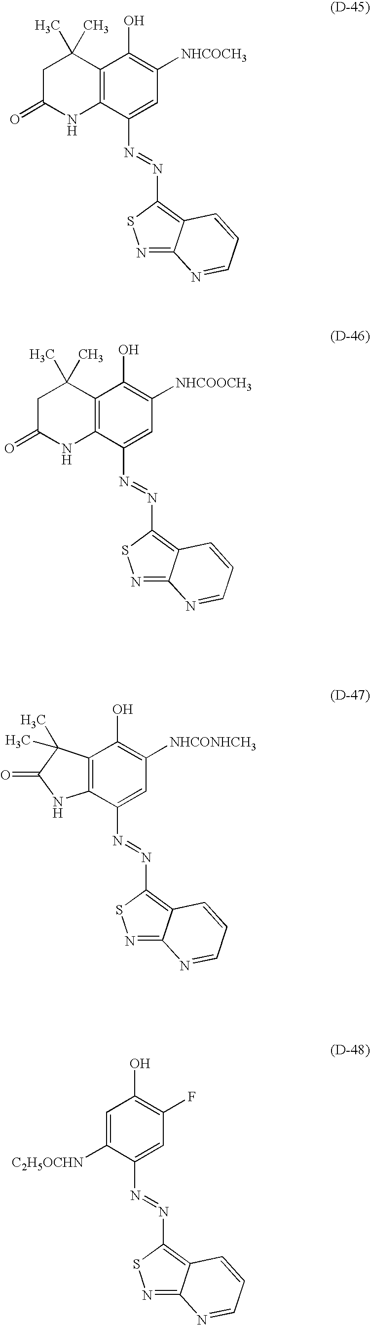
C12=C(C(O)=C([NHCOCH3])C=C1N=NC1=C3C(=NS1)N=CC=C3)C(C)(C)CC(=O)N2.C1C(=O)NC2=C(C1(C)C)C(O)=C([NHCOOCH3])C=C2N=NC1=C2C(=NS1)N=CC=C2.C12=C(C(O)=C([NHCONHCH3])C=C1N=NC1=C3C(=NS1)N=CC=C3)C(C)(C)C(=O)N2.C1([C2H5OCHN])=CC(O)=C(F)C=C1N=NC1=C2C(=NS1)N=CC=C2
